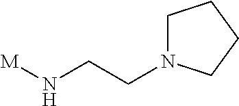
C1N(CCN[M])CCC1
